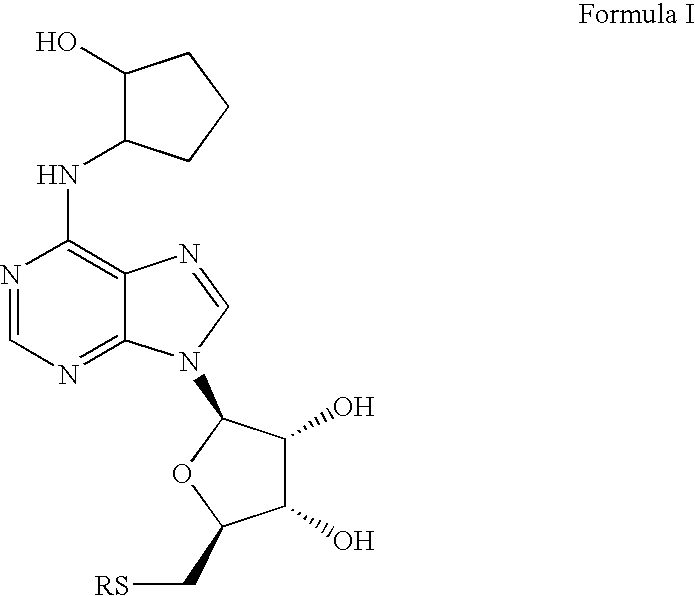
C1(O)C(NC2=C3C(=NC=N2)N(C2C(O)C(O)C(C[RS])O2)C=N3)CCC1
